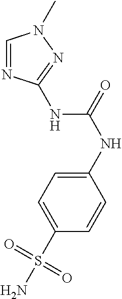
C1=CC(S(N)(=O)=O)=CC=C1NC(=O)NC1=NN(C)C=N1
